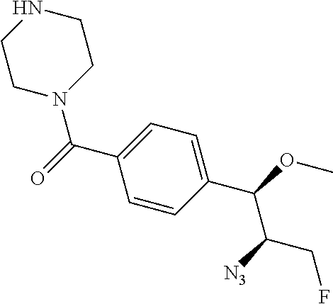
C(C1=CC=C(C(OC)C([N3])CF)C=C1)(=O)N1CCNCC1
